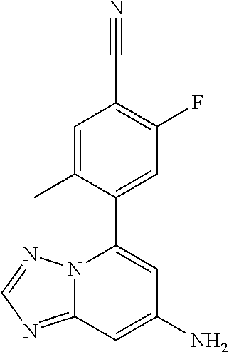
C1=C(C)C(C2=CC(N)=CC3=NC=NN23)=CC(F)=C1C#N
